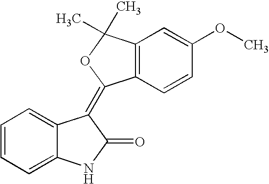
C1=C2C(=CC=C1)NC(=O)C2=C1C2=C(C=C(OC)C=C2)C(C)(C)O1
